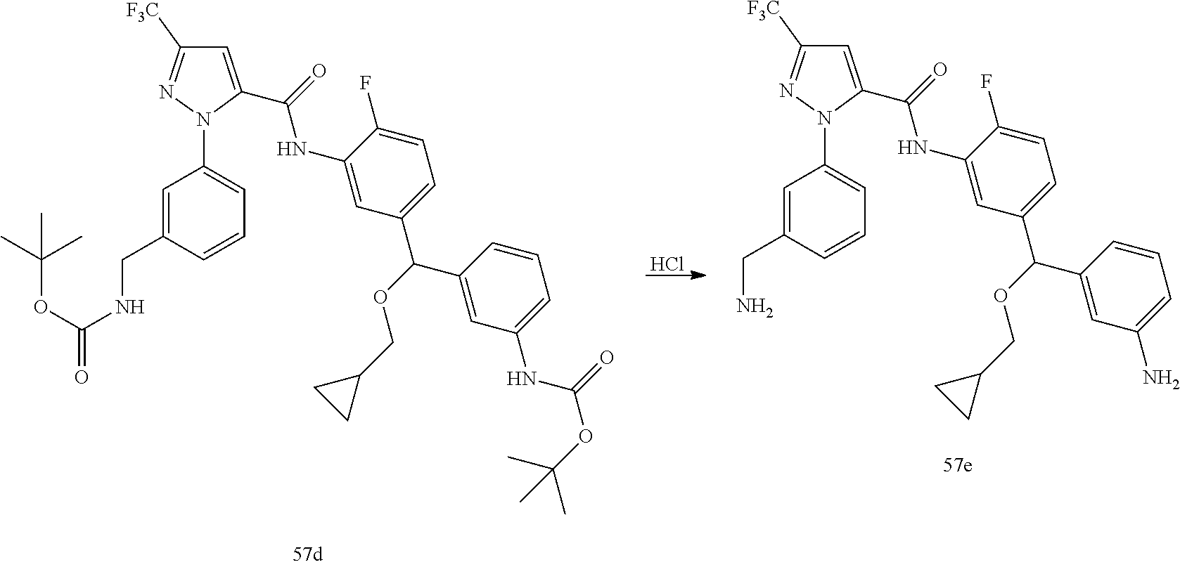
C1=C(CNC(=O)OC(C)(C)C)C=CC=C1N1C(C(=O)NC2=CC(C(C3=CC(NC(=O)OC(C)(C)C)=CC=C3)OCC3CC3)=CC=C2F)=CC([F3C])=N1.Cl.C1=C(CN)C=CC=C1N1C(C(=O)NC2=CC(C(C3=CC(N)=CC=C3)OCC3CC3)=CC=C2F)=CC([F3C])=N1
